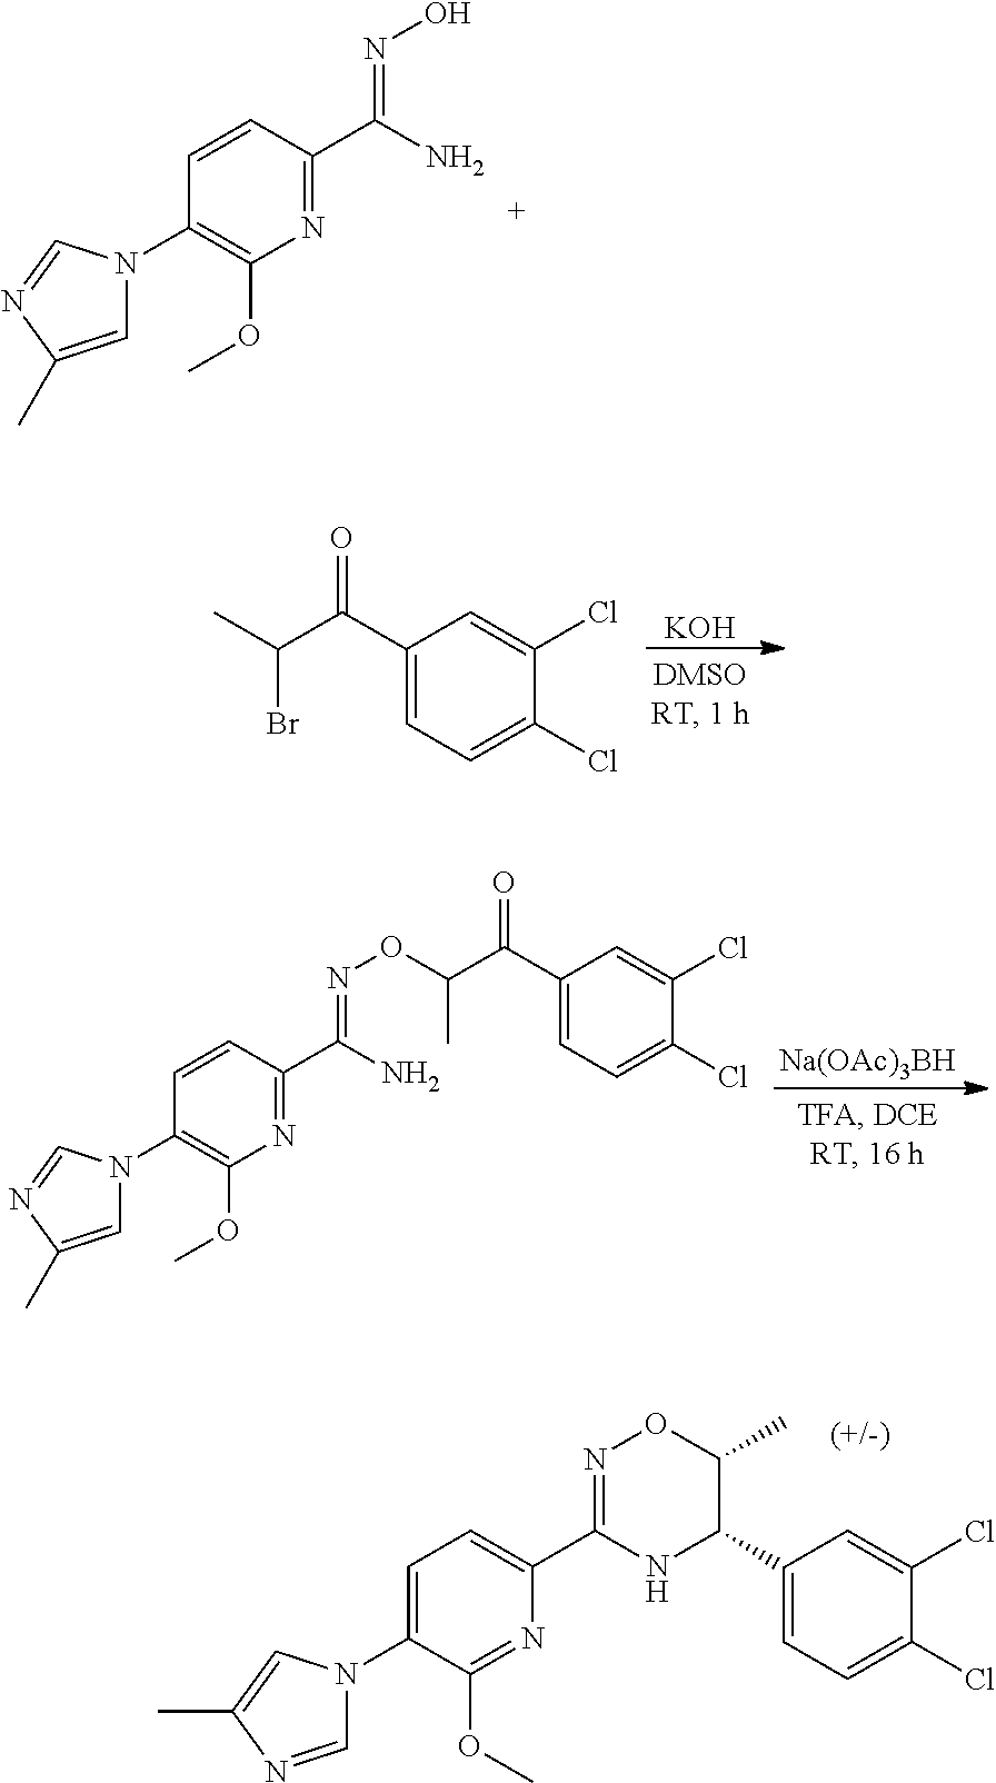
N1=C(OC)C(N2C=NC(C)=C2)=CC=C1C1=NOC(C)C(C2=CC=C(Cl)C(Cl)=C2)N1.N1=C(C(N)=NO)C=CC(N2C=C(C)N=C2)=C1OC.[KOH].C1(C(C(C)Br)=O)=CC=C(Cl)C(Cl)=C1.[Na(OAc)3BH].N1=C(C(N)=NOC(C(C2=CC=C(Cl)C(Cl)=C2)=O)C)C=CC(N2C=C(C)N=C2)=C1OC
